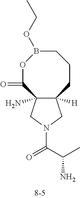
C12([H])C(N)(CN(C(C(C)N)=O)C1)C(=O)OB(OCC)CCC2
